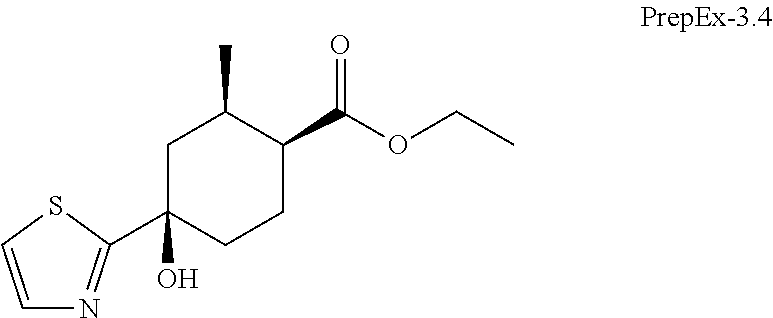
C1C(C2=NC=CS2)(O)CCC(C(OCC)=O)C1C
